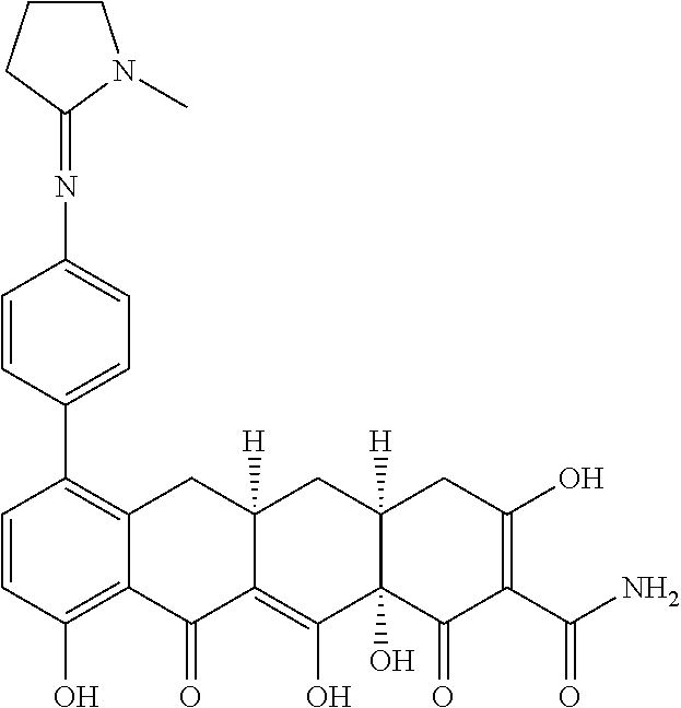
C1=CC(O)=C2C(=C1C1=CC=C(N=C3N(C)CCC3)C=C1)CC1([H])C(=C(O)C3(O)C([H])(C1)CC(O)=C(C(N)=O)C3=O)C2=O
